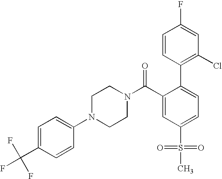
FC(C1=CC=C(N2CCN(C(C3=CC(S(=O)(=O)C)=CC=C3C3=C(Cl)C=C(F)C=C3)=O)CC2)C=C1)(F)F
